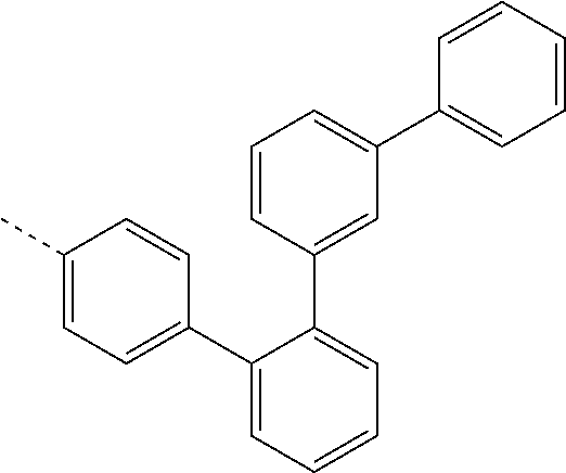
C1(C2=CC=C(C)C=C2)=CC=CC=C1C1=CC(C2=CC=CC=C2)=CC=C1
